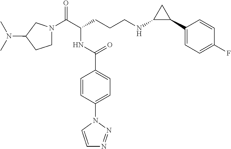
C1N(C(C(CCCNC2C(C3=CC=C(F)C=C3)C2)NC(C2=CC=C(N3C=CN=N3)C=C2)=O)=O)CC(N(C)C)C1
